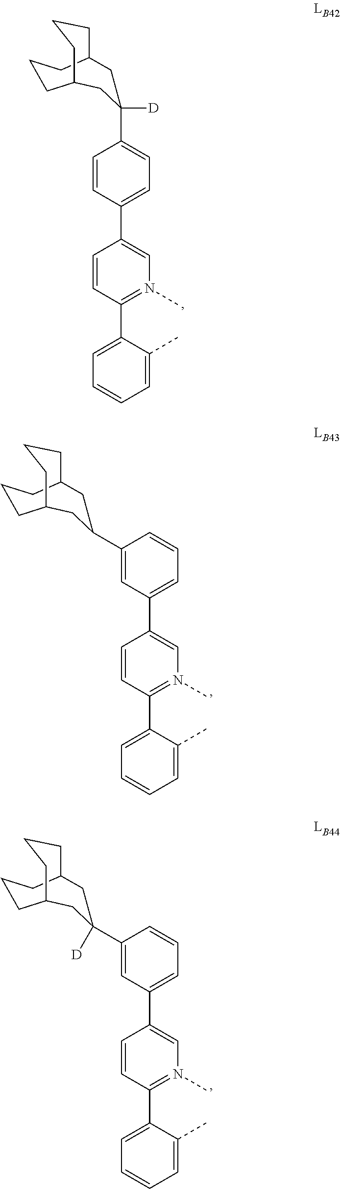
C1=CC(C2=CN(C)=C(C3=CC=CC=C3C)C=C2)=CC=C1C1([D])CC2CCCC(CCC2)C1.C1(C2CC3CCCC(CCC3)C2)=CC(C2=CN(C)=C(C3=CC=CC=C3C)C=C2)=CC=C1.C1(C2([D])CC3CCCC(CCC3)C2)=CC(C2=CN(C)=C(C3=CC=CC=C3C)C=C2)=CC=C1
